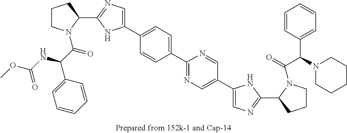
C1(C2=CC=C(C3=NC=C(C4=CN=C(C5CCCN5C(=O)C(N5CCCCC5)C5=CC=CC=C5)N4)C=N3)C=C2)=CN=C(C2CCCN2C(C(NC(OC)=O)C2=CC=CC=C2)=O)N1
